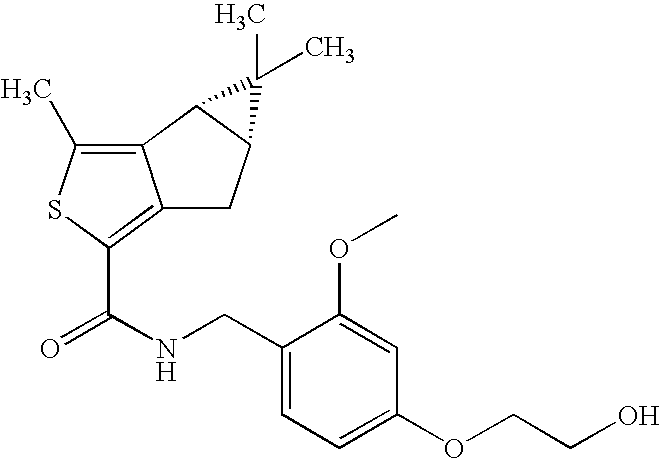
C12=C(C)SC(C(NCC3=CC=C(OCCO)C=C3OC)=O)=C1CC1C2C1(C)C
